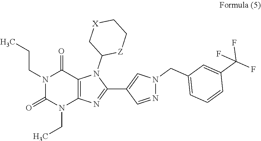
N1(CC)C(=O)N(CCC)C(=O)C2=C1N=C(C1=CN(CC3=CC=CC(C(F)(F)F)=C3)N=C1)N2C1[Z]CC[X]C1
